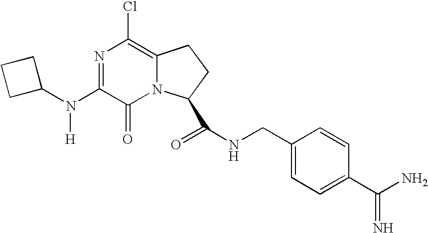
N1=C(N([H])C2CCC2)C(=O)N2C(=C1Cl)CCC2C(NCC1=CC=C(C(N)=N)C=C1)=O
